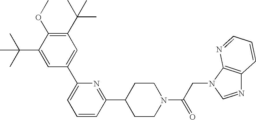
C(C1=CC(C2=CC=CC(C3CCN(C(CN4C=NC5=C4N=CC=C5)=O)CC3)=N2)=CC(C(C)(C)C)=C1OC)(C)(C)C
